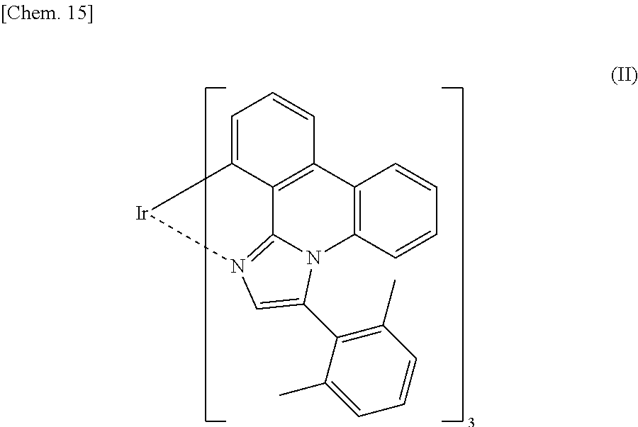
C12=C(C=CC=C1)N1C3=N(C=C1C1=C(C)C=CC=C1C)[Ir]C1=CC=CC2=C31
